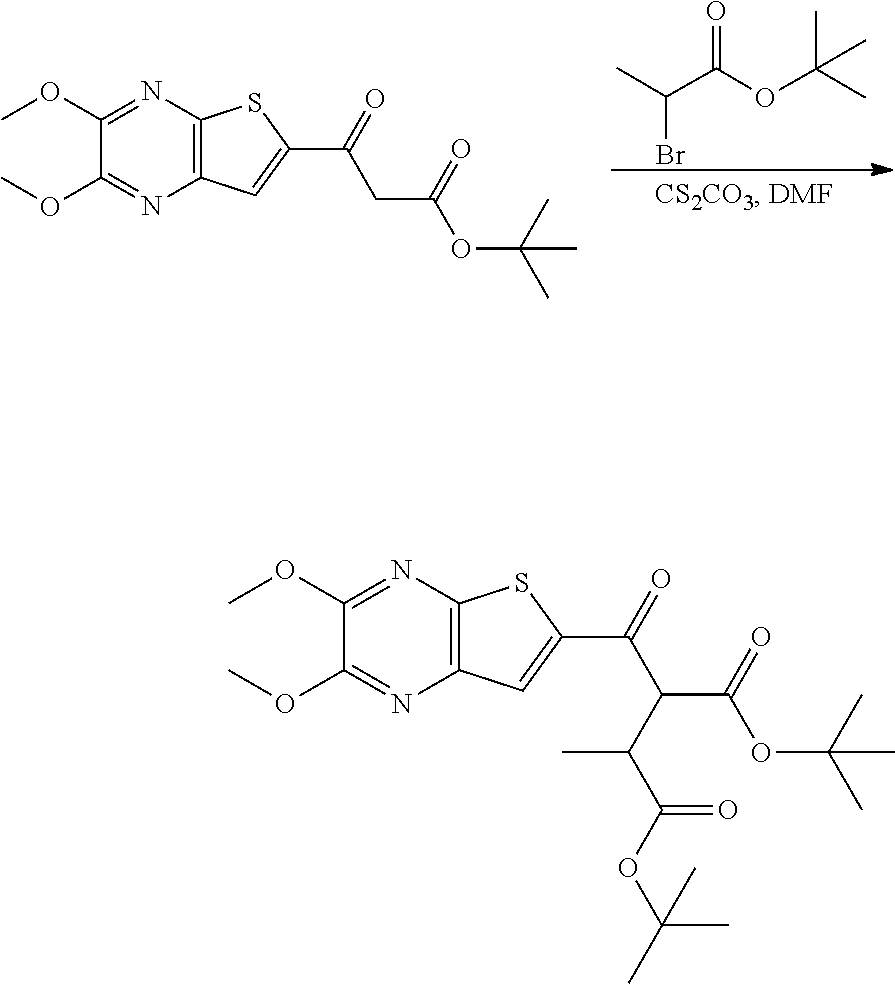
O(C)C1=NC2=C(N=C1OC)SC(C(CC(OC(C)(C)C)=O)=O)=C2.CC(C(OC(C)(C)C)=O)Br.O(C)C1=NC2=C(N=C1OC)SC(C(C(C(OC(C)(C)C)=O)C(C(=O)OC(C)(C)C)C)=O)=C2
